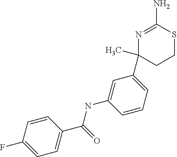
C1(C)(C2=CC=CC(NC(C3=CC=C(F)C=C3)=O)=C2)CCSC(N)=N1
